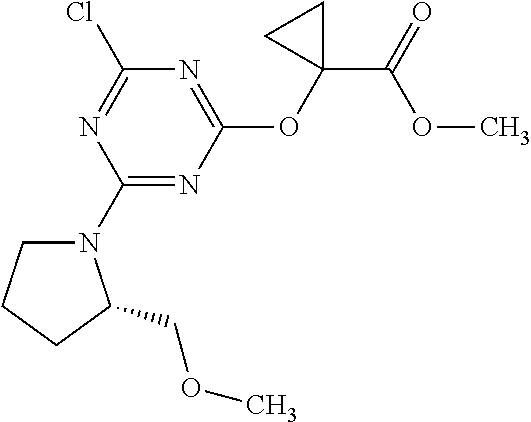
C1(N2CCCC2COC)=NC(OC2(C(=O)OC)CC2)=NC(Cl)=N1
